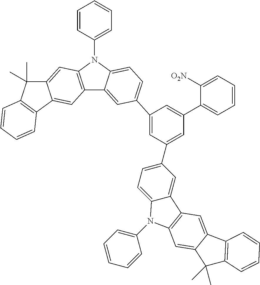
C12=C(N(C3=CC=CC=C3)C3=CC=C(C4=CC(C5=CC=C6C(=C5)C5=C(N6C6=CC=CC=C6)C=C6C(=C5)C5=C(C6(C)C)C=CC=C5)=CC(C5=CC=CC=C5[O2N])=C4)C=C13)C=C1C(=C2)C2=C(C1(C)C)C=CC=C2
